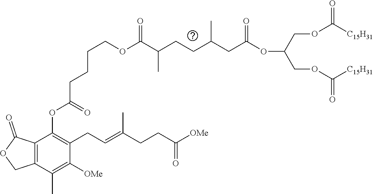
C12=C(C(=O)OC1)C(OC(CCCCOC(C(CCC(CC(OC(COC([C15H31])=O)COC([C15H31])=O)=O)C)C)=O)=O)=C(CC=C(CCC([OMe])=O)C)C([OMe])=C2C
